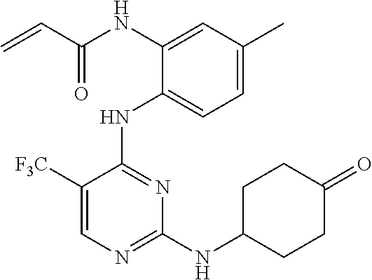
N(C1=CC(C)=CC=C1NC1=NC(NC2CCC(=O)CC2)=NC=C1[F3C])C(C=C)=O
